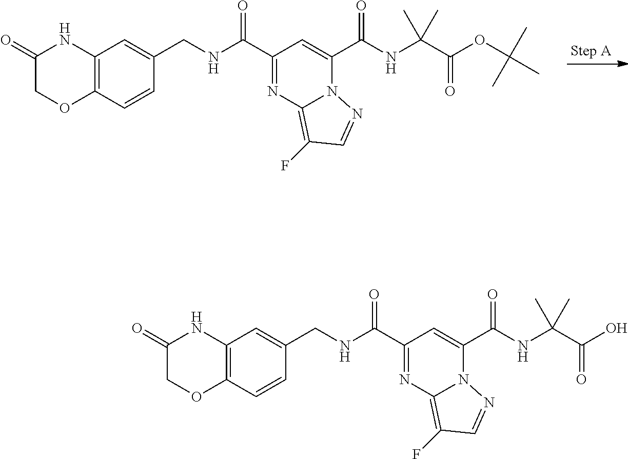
C12=C(C=CC(CNC(C3=NC4=C(F)C=NN4C(C(NC(C(OC(C)(C)C)=O)(C)C)=O)=C3)=O)=C1)OCC(=O)N2.C12=C(C=CC(CNC(C3=NC4=C(F)C=NN4C(C(NC(C(O)=O)(C)C)=O)=C3)=O)=C1)OCC(=O)N2
